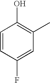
C1=CC(F)=CC(C)=C1O
